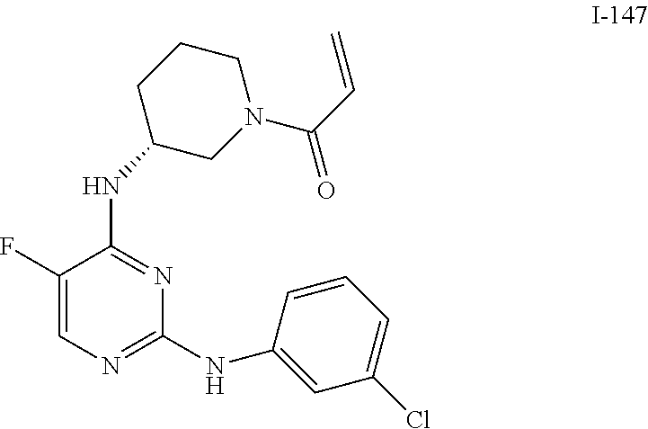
C1(F)=CN=C(NC2=CC(Cl)=CC=C2)N=C1NC1CN(C(C=C)=O)CCC1
